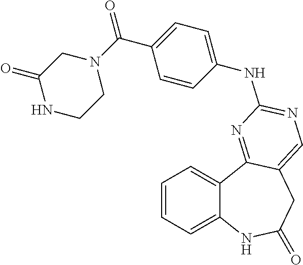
C1=CC=C2C(=C1)C1=NC(NC3=CC=C(C(=O)N4CC(=O)NCC4)C=C3)=NC=C1CC(=O)N2
